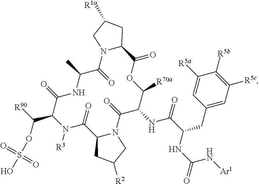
C1([R5a])=CC(CC(C(NC2C([R70a])OC(=O)C3N(C(=O)C(C)NC(=O)C(C([R90])OS(O)(=O)=O)N([R3])C(=O)C4N(C2=O)CC([R2])C4)CC([R1a])C3)=O)NC(N[Ar1])=O)=CC([R5c])=C1[R5b]
